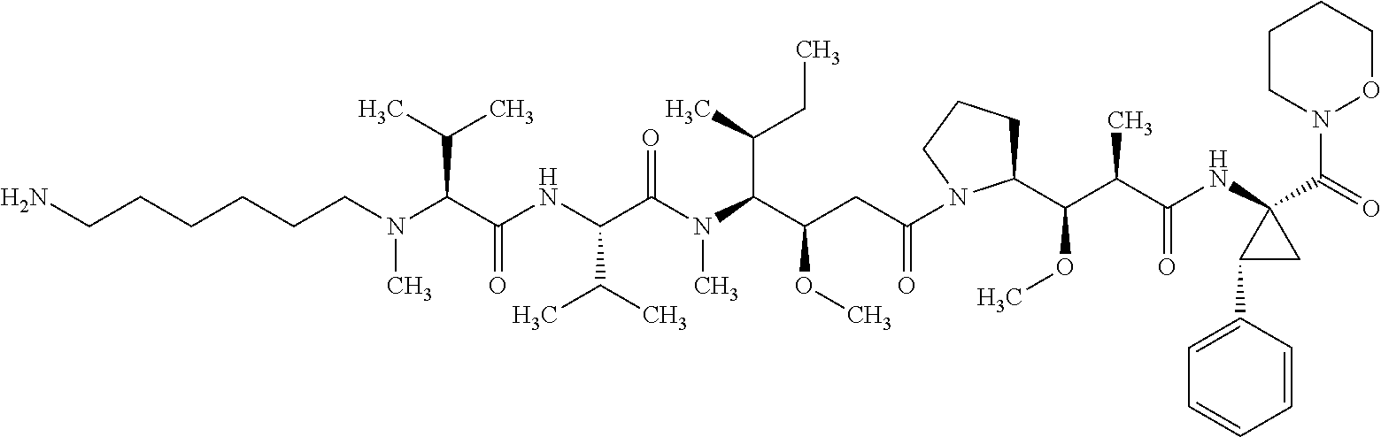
C(CCCCN(C(C(NC(C(N(C(C(CC(=O)N1C(C(C(C(NC2(C(=O)N3OCCCC3)C(C3=CC=CC=C3)C2)=O)C)OC)CCC1)OC)C(C)CC)C)=O)C(C)C)=O)C(C)C)C)CN
